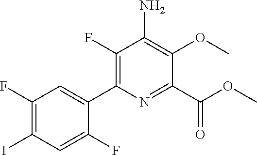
C1(F)=C(C2=CC(F)=C(I)C=C2F)N=C(C(OC)=O)C(OC)=C1N
